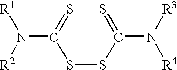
S(SC(=S)N([R3])[R4])C(=S)N([R1])[R2]
